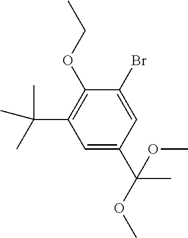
C1=C(Br)C(OCC)=C(C(C)(C)C)C=C1C(OC)(OC)C
